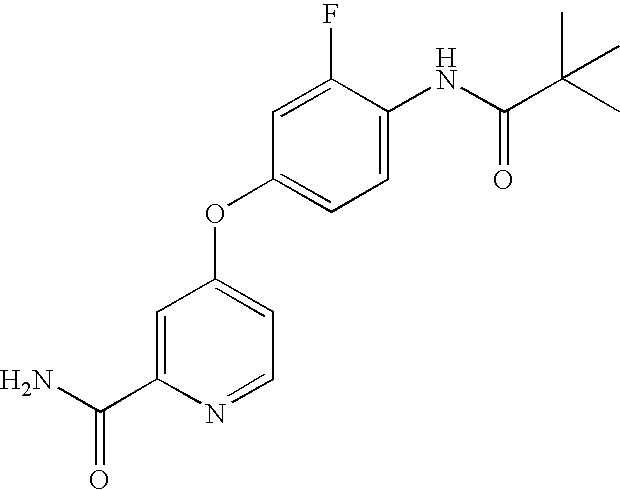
C1=C(C(N)=O)N=CC=C1OC1=CC=C(NC(C(C)(C)C)=O)C(F)=C1
